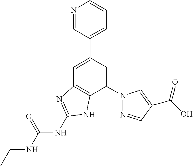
C1=C(C2=CC=CN=C2)C=C(N2N=CC(C(O)=O)=C2)C2=C1N=C(NC(NCC)=O)N2
